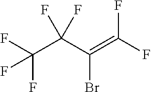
FC(C(C(=C(F)F)Br)(F)F)(F)F
